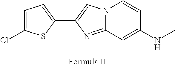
N12C(=NC(C3=CC=C(Cl)S3)=C1)C=C(NC)C=C2
